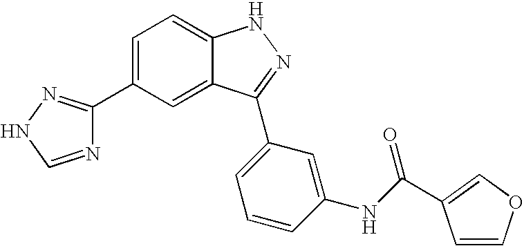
C1=C(C2=NNC=N2)C=C2C(=C1)NN=C2C1=CC=CC(NC(=O)C2=COC=C2)=C1
